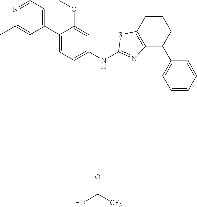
O=C([CF3])O.C1(C2=CC=NC(C)=C2)=CC=C(NC2=NC3=C(CCCC3C3=CC=CC=C3)S2)C=C1OC
